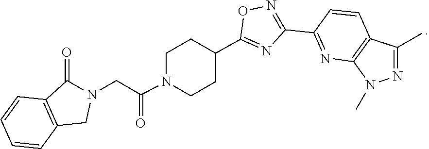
N1=C(C2CCN(C(CN3C(=O)C4=C(C3)C=CC=C4)=O)CC2)ON=C1C1=NC2=C(C(C)=NN2C)C=C1
